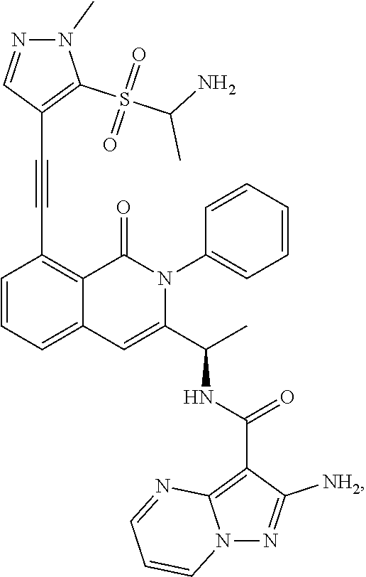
C1=CC=C2C(=C1C#CC1=C(S(C(N)C)(=O)=O)N(C)N=C1)C(=O)N(C1=CC=CC=C1)C(C(C)NC(C1=C3N(N=C1[NH2])C=CC=N3)=O)=C2
